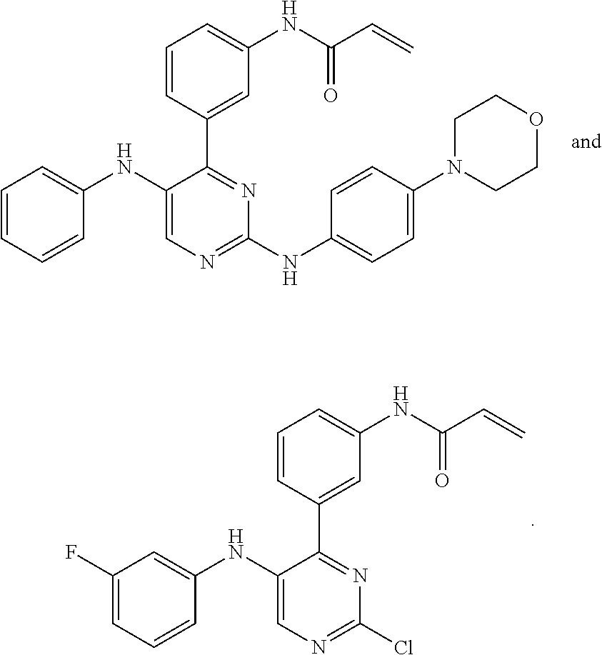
C1=C(NC2=CC=CC=C2)C(C2=CC(NC(C=C)=O)=CC=C2)=NC(NC2=CC=C(N3CCOCC3)C=C2)=N1.C1(NC2=CC(F)=CC=C2)=CN=C(Cl)N=C1C1=CC(NC(C=C)=O)=CC=C1
